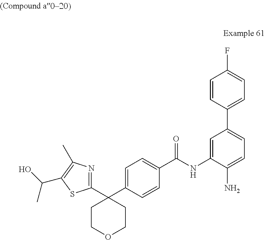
C1=C(N)C(NC(C2=CC=C(C3(C4=NC(C)=C(C(O)C)S4)CCOCC3)C=C2)=O)=CC(C2=CC=C(F)C=C2)=C1
